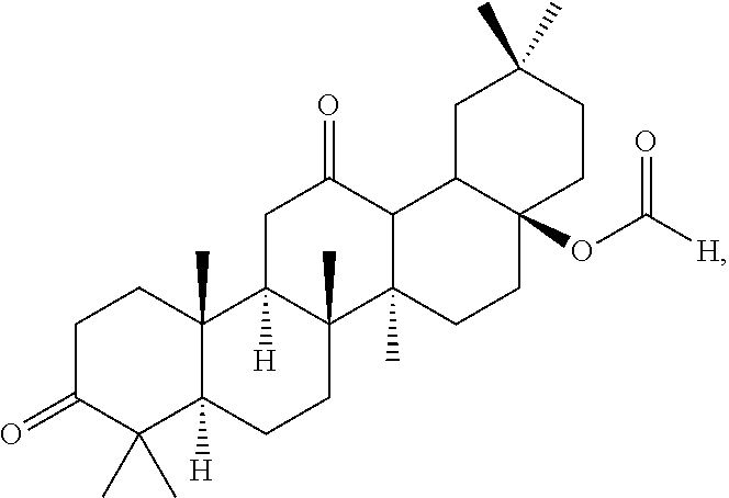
C1C(=O)C(C)(C)C2([H])C(C)(C1)C1([H])C(C)(CC2)C2(C)C(C(=O)C1)C1C(OC([H])=O)(CC2)CCC(C)(C)C1
